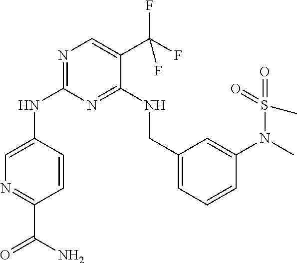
C1=C(NC2=NC=C(C(F)(F)F)C(NCC3=CC=CC(N(C)S(=O)(=O)C)=C3)=N2)C=CC(C(N)=O)=N1
